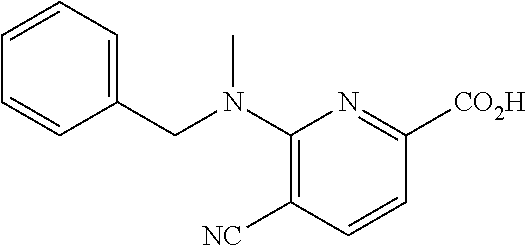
N(C1=C([NC])C=CC([CO2H])=N1)(CC1=CC=CC=C1)C
